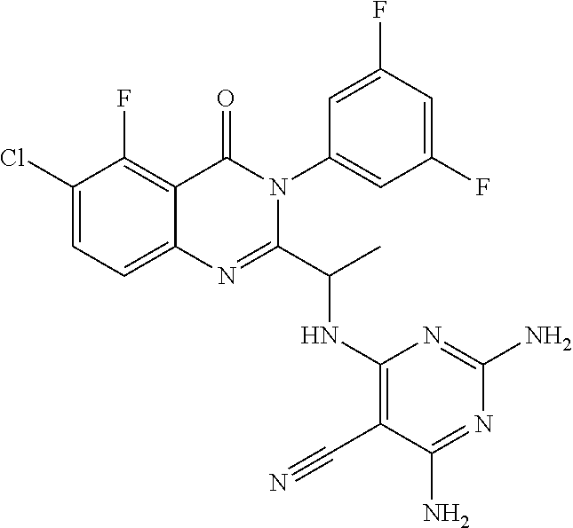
C1(Cl)=CC=C2C(=C1F)C(=O)N(C1=CC(F)=CC(F)=C1)C(C(C)NC1=C(C#N)C(N)=NC(N)=N1)=N2
